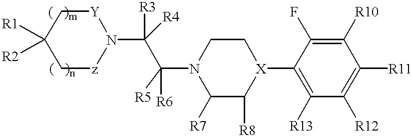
[R1]C1([R2])C[z]N(C(C(N2C([R7])C([R8])[X](C3=C([R13])C([R12])=C([R11])C([R10])=C3F)CC2)([R6])[R5])([R3])[R4])[Y]C1
